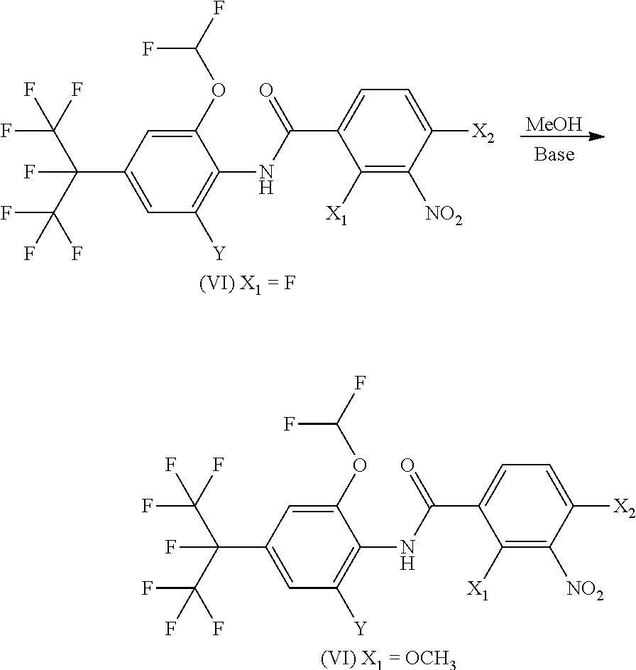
[MeOH].C1(OC(F)F)=CC(C(C(F)(F)F)(C(F)(F)F)F)=CC([Y])=C1NC(C1=CC=C([X2])C([NO2])=C1[X1])=O.[(VI) X1 = F].C1(OC(F)F)=CC(C(C(F)(F)F)(C(F)(F)F)F)=CC([Y])=C1NC(C1=CC=C([X2])C([NO2])=C1[X1])=O.[(VI) X1 = OCH3]
